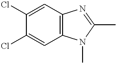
C12=C(N(C)C(C)=N1)C=C(Cl)C(Cl)=C2
